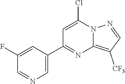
C1=C(C2=NC3=C([CF3])C=NN3C(Cl)=C2)C=C(F)C=N1
